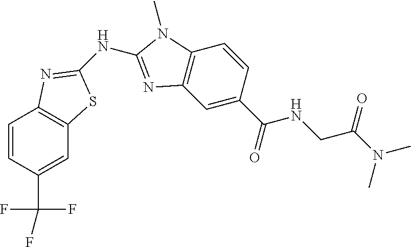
C1=CC(C(F)(F)F)=CC2=C1N=C(NC1=NC3=C(C=CC(C(NCC(N(C)C)=O)=O)=C3)N1C)S2
